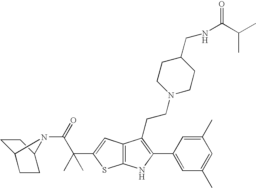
C12=C(C=C(C(C(=O)N3C4CCC3CC4)(C)C)S1)C(CCN1CCC(CNC(=O)C(C)C)CC1)=C(C1=CC(C)=CC(C)=C1)N2
